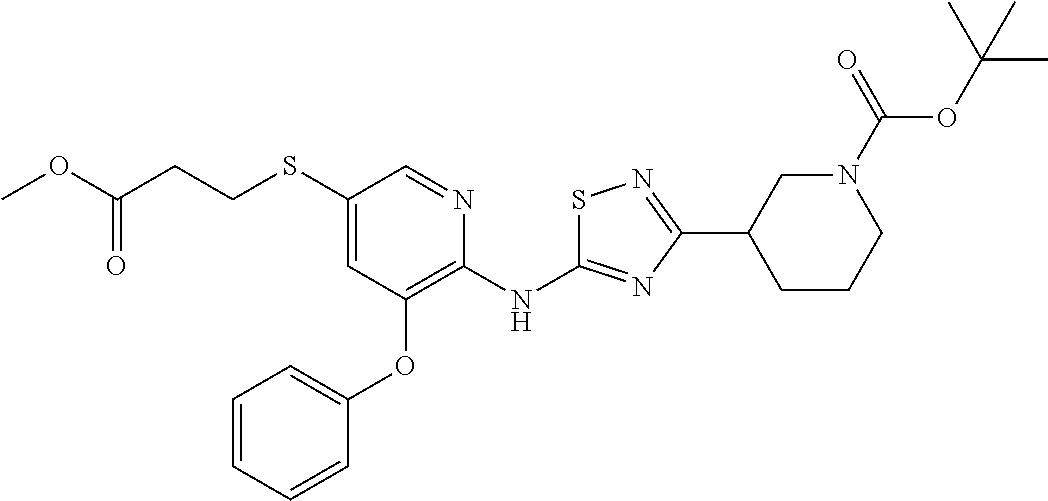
S(C1=CC(OC2=CC=CC=C2)=C(NC2=NC(C3CCCN(C(=O)OC(C)(C)C)C3)=NS2)N=C1)CCC(OC)=O
